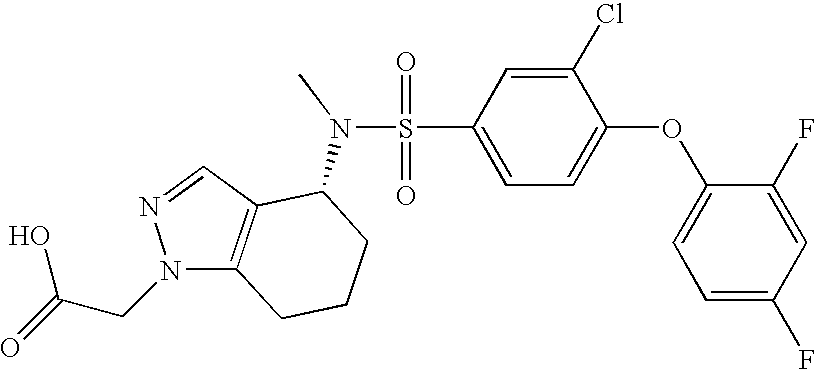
O=S(=O)(C1=CC=C(OC2=CC=C(F)C=C2F)C(Cl)=C1)N(C1C2=C(N(CC(=O)O)N=C2)CCC1)C
